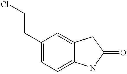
ClCCC1=CC=C2C(=C1)CC(=O)N2
